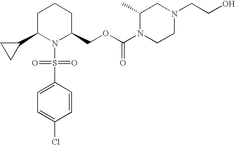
C1C(C2CC2)N(S(C2=CC=C(Cl)C=C2)(=O)=O)C(COC(N2CCN(CCO)CC2C)=O)CC1
